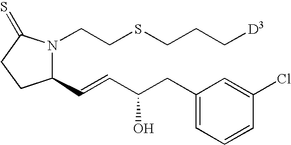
C(SCCN1C(C=CC(CC2=CC=CC(Cl)=C2)O)CCC1=S)CC[D3]
